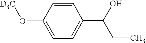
O(C1=CC=C(C(CC)O)C=C1)[D3C]
